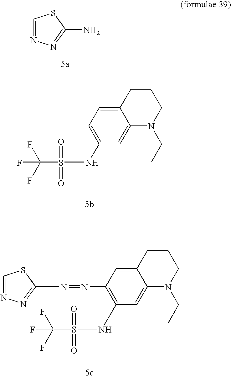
C1=NN=C(N)S1.C12=CC=C(NS(C(F)(F)F)(=O)=O)C=C1N(CC)CCC2.C12=CC(N=NC3=NN=CS3)=C(NS(C(F)(F)F)(=O)=O)C=C1N(CC)CCC2
